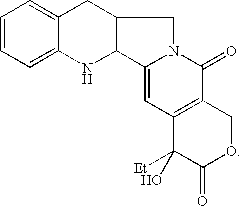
C1=CC=C2C(=C1)CC1C(N2)C2=CC3=C(C(=O)N2C1)COC(=O)C3([Et])O
